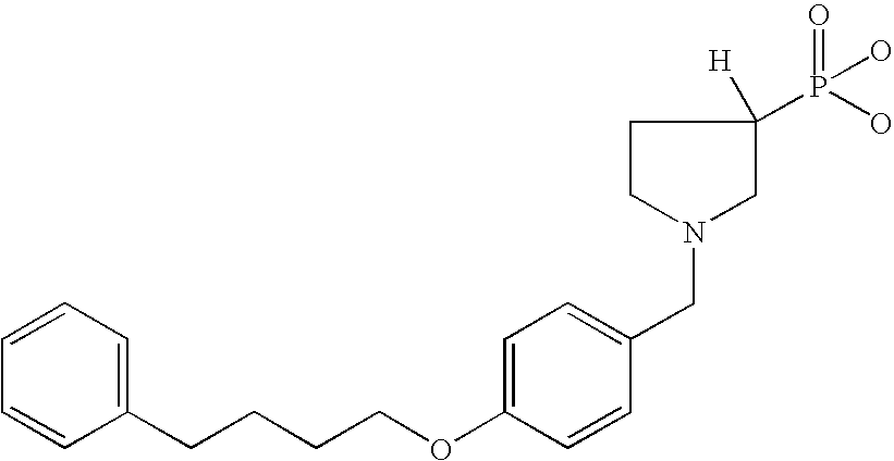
C1=C(OCCCCC2=CC=CC=C2)C=CC(CN2CC([H])(P(O)(O)=O)CC2)=C1
